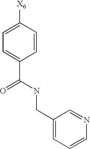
C1=C([X6])C=CC(C(NCC2=CC=CN=C2)=O)=C1
